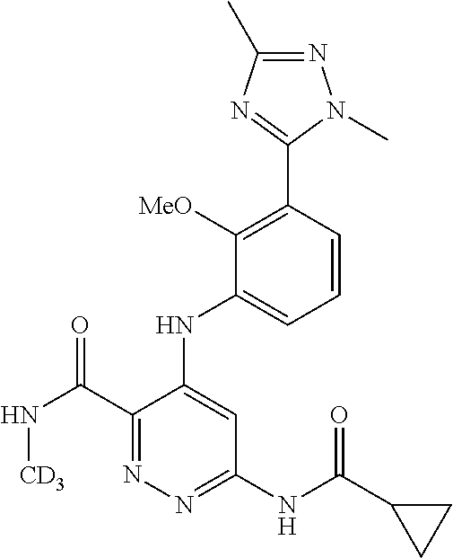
N(C(C1=NN=C(NC(C2CC2)=O)C=C1NC1=CC=CC(C2=NC(C)=NN2C)=C1[MeO])=O)[CD3]
